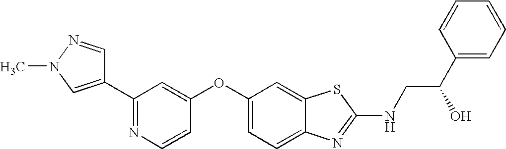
N1=C(C2=CN(C)N=C2)C=C(OC2=CC=C3C(=C2)SC(NCC(C2=CC=CC=C2)O)=N3)C=C1
